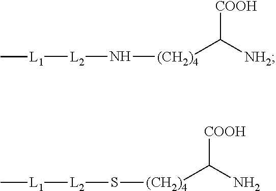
[L2](N[(CH2)4]C([NH2])[COOH])[L1]C.S([(CH2)4]C(N)[COOH])[L2][L1]C
